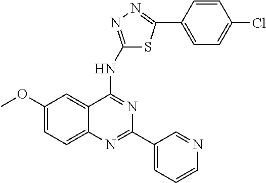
C1(OC)=CC=C2C(=C1)C(NC1=NN=C(C3=CC=C(Cl)C=C3)S1)=NC(C1=CC=CN=C1)=N2
